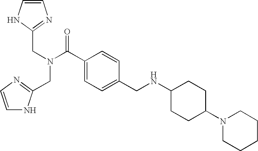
C1=CNC(CN(C(C2=CC=C(CNC3CCC(N4CCCCC4)CC3)C=C2)=O)CC2=NC=CN2)=N1
